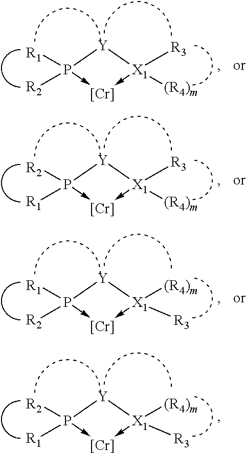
[Y]1P([R2])([R1])->[Cr]-[X1]1([(R4)m])[R3].[Y]1P([R1])([R2])->[Cr]-[X1]1([R3])[(R4)m].[Y]1P([R2])([R1])->[Cr]-[X1]1([R3])[(R4)m].[Y]1P([R1])([R2])->[Cr]-[X1]1([(R4)m])[R3]
